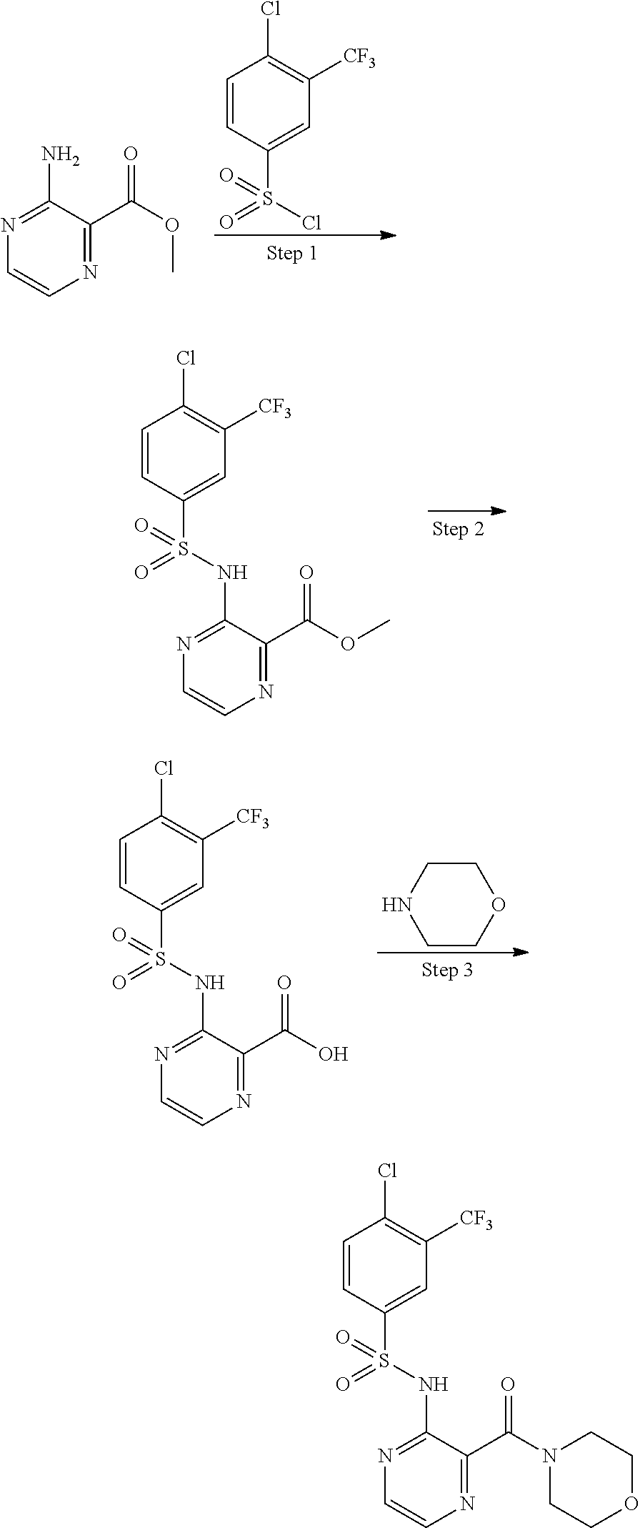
N1=C(C(OC)=O)C(N)=NC=C1.C1=CC(S(Cl)(=O)=O)=CC([CF3])=C1Cl.C1=CC(S(NC2=NC=CN=C2C(OC)=O)(=O)=O)=CC([CF3])=C1Cl.C1=CC(S(NC2=NC=CN=C2C(O)=O)(=O)=O)=CC([CF3])=C1Cl.C1CNCCO1.C1=CC(S(NC2=NC=CN=C2C(N2CCOCC2)=O)(=O)=O)=CC([CF3])=C1Cl
